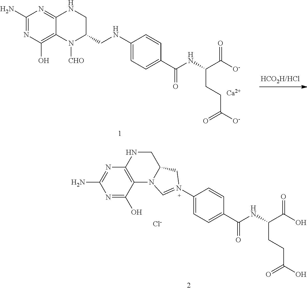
C1(N)=NC(O)=C2C(=N1)NCC(CNC1=CC=C(C(NC(C([O-])=O)CCC([O-])=O)=O)C=C1)N2[CHO].[Ca].C1(N2=CN3C4=C(N=C(N)N=C4O)NCC3C2)=CC=C(C(NC(C(O)=O)CCC(O)=O)=O)C=C1.[Cl-]
